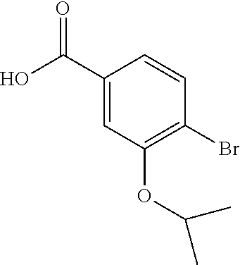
C1=C(C(O)=O)C=CC(Br)=C1OC(C)C
